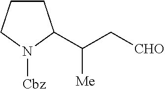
C1CCN([Cbz])C1C(C[CHO])[Me]
